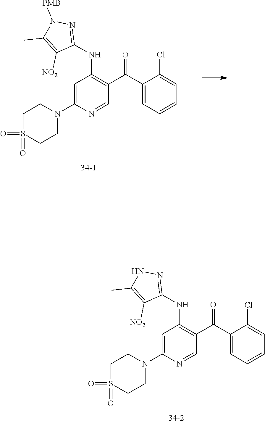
C1=C(N2CCS(=O)(=O)CC2)N=CC(C(C2=CC=CC=C2Cl)=O)=C1NC1=NN([PMB])C(C)=C1[NO2].C1=C(N2CCS(=O)(=O)CC2)N=CC(C(C2=CC=CC=C2Cl)=O)=C1NC1=NNC(C)=C1[NO2]
